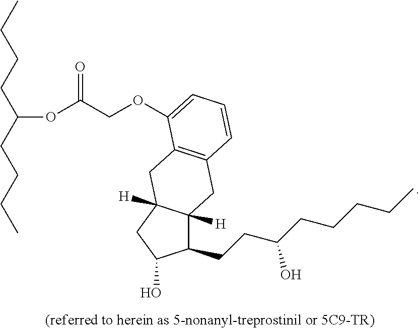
C(CC(CCCCC)O)C1C2([H])C([H])(CC1O)CC1=C(C2)C=CC=C1OCC(OC(CCCC)CCCC)=O
